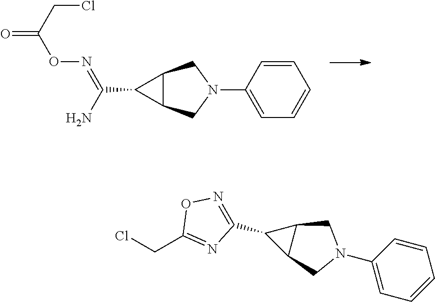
C1(C(N)=NOC(=O)CCl)C2C1CN(C1=CC=CC=C1)C2.C1(C2=NOC(CCl)=N2)C2C1CN(C1=CC=CC=C1)C2
